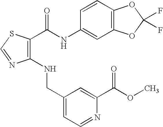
C1(NCC2=CC=NC(C(OC)=O)=C2)=C(C(NC2=CC3=C(C=C2)OC(F)(F)O3)=O)SC=N1
